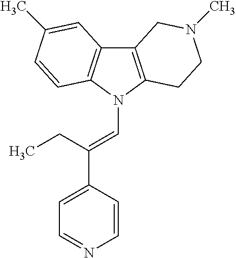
C12=C(N(C=C(C3=CC=NC=C3)CC)C3=C1C=C(C)C=C3)CCN(C)C2
